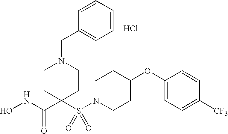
C(=O)(C1(S(N2CCC(OC3=CC=C([CF3])C=C3)CC2)(=O)=O)CCN(CC2=CC=CC=C2)CC1)NO.Cl
